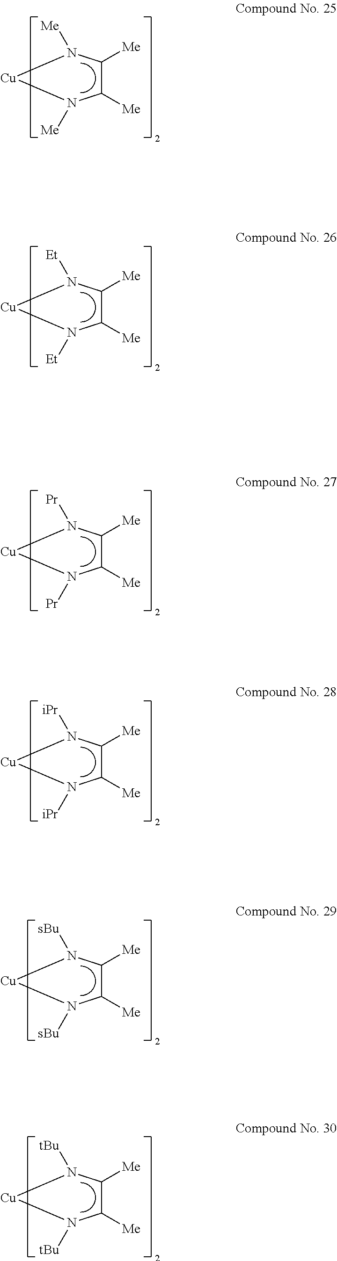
C1([Me])C([Me])N([Me])[Cu]N1[Me].C1([Me])C([Me])N([Et])[Cu]N1[Et].C1([Me])C([Me])N([Pr])[Cu]N1[Pr].C1([Me])C([Me])N([iPr])[Cu]N1[iPr].C1([Me])C([Me])N([sBu])[Cu]N1[sBu].C1([Me])C([Me])N([tBu])[Cu]N1[tBu]
